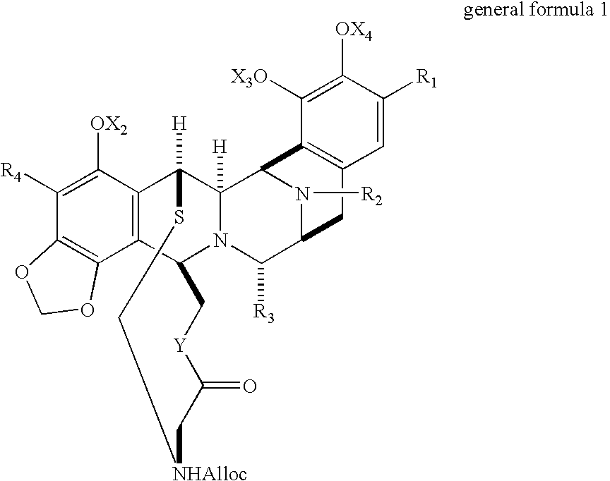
N1([R2])C2C([R3])N3C4C5=C(C([OX2])=C([R4])C6=C5OCO6)C([H])(C3([H])C1C1=C(C=C([R1])C([OX4])=C1[X3O])C2)SC[NHAlloc]CC(=O)[Y]C4
